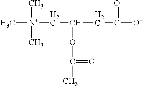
C[N+](C)(C)CC(CC([O-])=O)OC(C)=O
